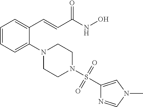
C1=CC=C(N2CCN(S(C3=CN(C)C=N3)(=O)=O)CC2)C(C=CC(NO)=O)=C1
